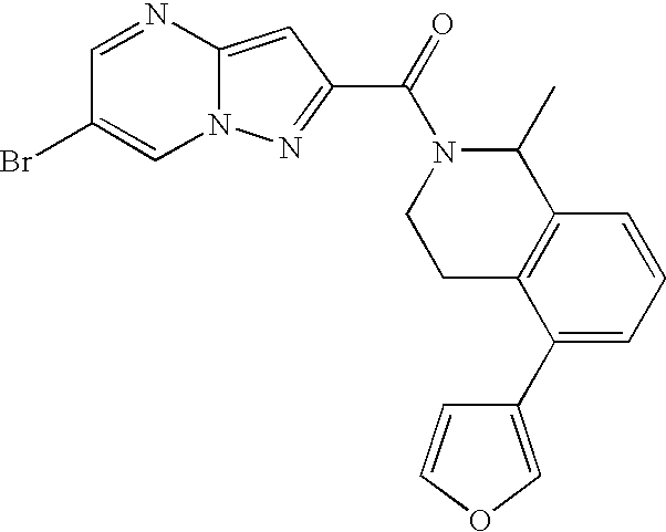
C1=NC2=CC(C(=O)N3CCC4=C(C3C)C=CC=C4C3=COC=C3)=NN2C=C1Br
